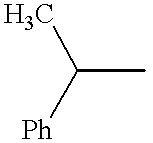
C(C)(C)[Ph]
